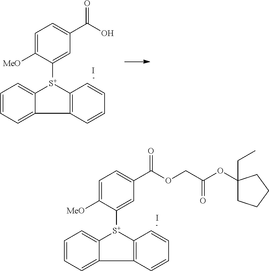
C1=CC=C2C(=C1)[S+](C1=CC(C(O)=O)=CC=C1[MeO])C1=C2C=CC=C1.I.I.C1=CC=C2C(=C1)[S+](C1=CC(C(OCC(OC3(CC)CCCC3)=O)=O)=CC=C1[MeO])C1=C2C=CC=C1
